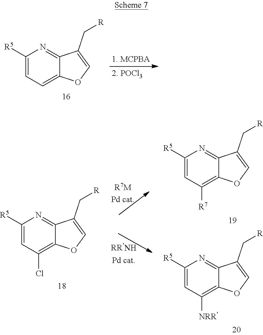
C1([R5])=CC=C2C(=N1)C(C[R])=CO2.C1([R5])=CC(Cl)=C2C(=N1)C(C[R])=CO2.C1([R5])=CC([R7])=C2C(=N1)C(C[R])=CO2.C1([R5])=CC([NRR])=C2C(=N1)C(C[R])=CO2
